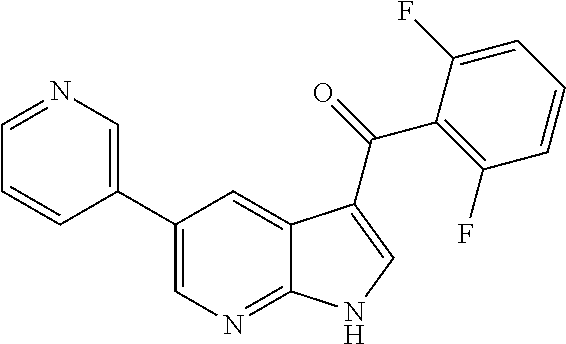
C1(C2=CN=CC=C2)=CN=C2C(=C1)C(C(=O)C1=C(F)C=CC=C1F)=CN2
